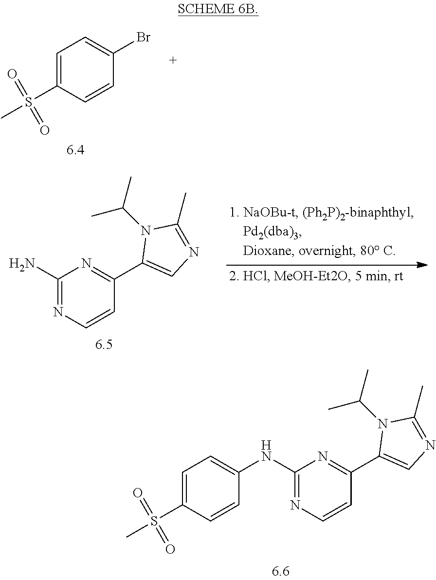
C1=C(S(C)(=O)=O)C=CC(NC2=NC=CC(C3=CN=C(C)N3C(C)C)=N2)=C1.C1=C(S(C)(=O)=O)C=CC(Br)=C1.C1(N)=NC=CC(C2=CN=C(C)N2C(C)C)=N1
